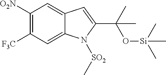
C1=C2C(=CC([O2N])=C1[F3C])C=C(C(C)(O[Si](C)(C)C)C)N2[SO2]C
